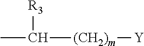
CC([(CH2)m][Y])[R3]
